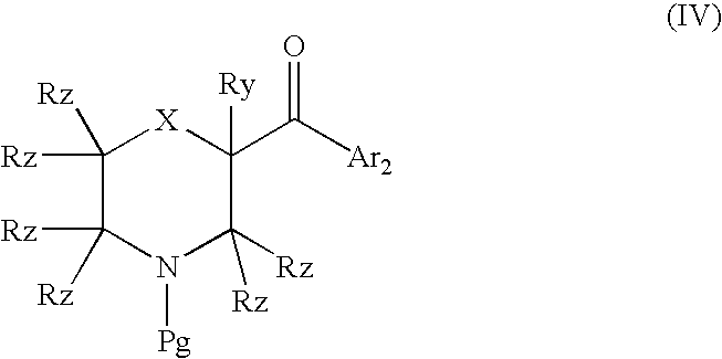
C1([Rz])([Rz])C([Rz])([Rz])N([Pg])C([Rz])([Rz])C([Ry])(C([Ar2])=O)[X]1
